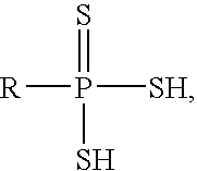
S=P([R])([SH])S
